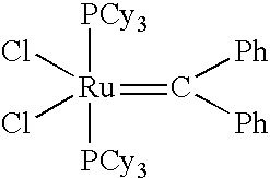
[PCy3][Ru]([PCy3])(Cl)(Cl)=C([Ph])[Ph]
